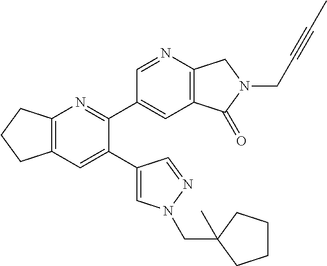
C12=C(C=C(C3=CN(CC4(C)CCCC4)N=C3)C(C3=CC4=C(N=C3)CN(CC#CC)C4=O)=N1)CCC2
